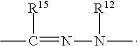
CC(=NN(C)[R12])[R15]
